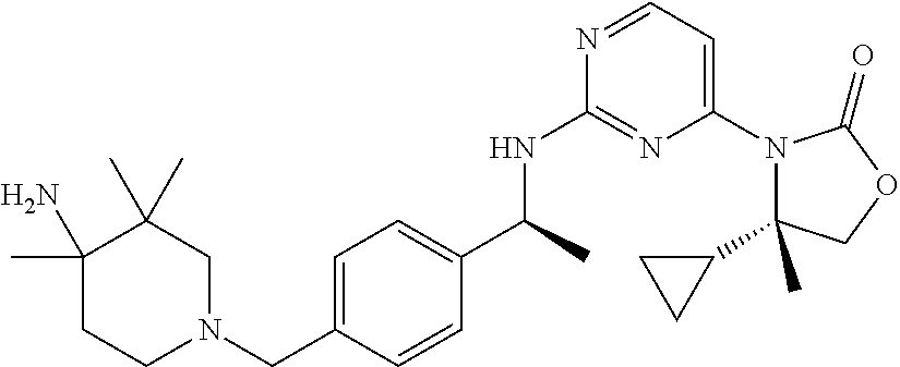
C1(C2CC2)(C)N(C2=CC=NC(NC(C3=CC=C(CN4CC(C)(C)C(N)(C)CC4)C=C3)C)=N2)C(=O)OC1
